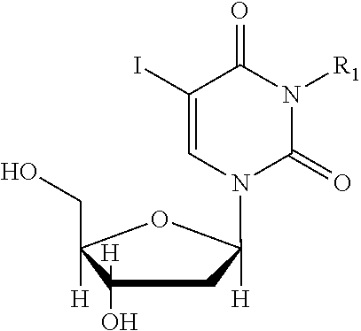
C1(O)([H])CC([H])(N2C=C(I)C(=O)N([R1])C2=O)OC1(CO)[H]
